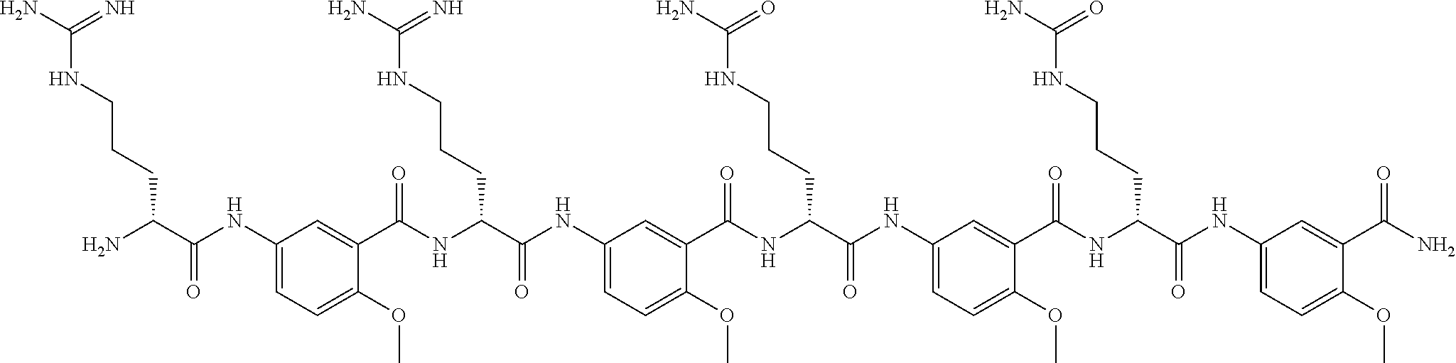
C1(NC(=O)C(N)CCCNC(N)=N)=CC=C(OC)C(C(NC(C(NC2=CC=C(OC)C(C(NC(C(NC3=CC=C(OC)C(C(NC(C(NC4=CC=C(OC)C(C(N)=O)=C4)=O)CCCNC(N)=O)=O)=C3)=O)CCCNC(N)=O)=O)=C2)=O)CCCNC(N)=N)=O)=C1
